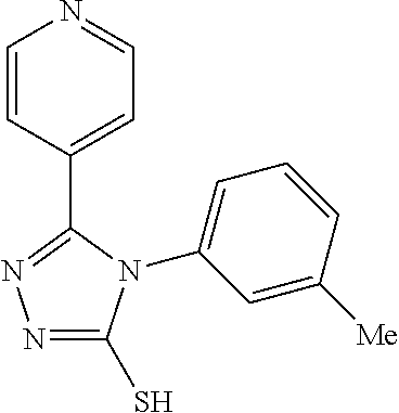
C1=CC(C2=NN=C(S)N2C2=CC=CC([Me])=C2)=CC=N1
